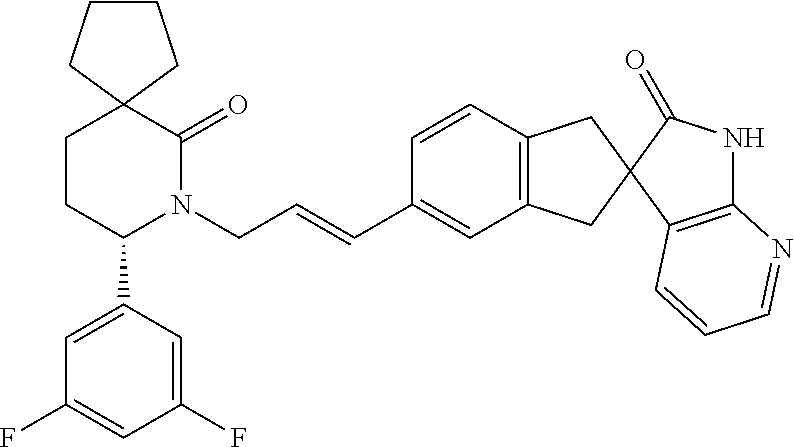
C1CCC2(C1)CCC(C1=CC(F)=CC(F)=C1)N(CC=CC1=CC3=C(C=C1)CC1(C3)C3=C(NC1=O)N=CC=C3)C2=O
